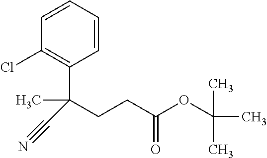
C1=CC=CC(C(CCC(=O)OC(C)(C)C)(C)C#N)=C1Cl
